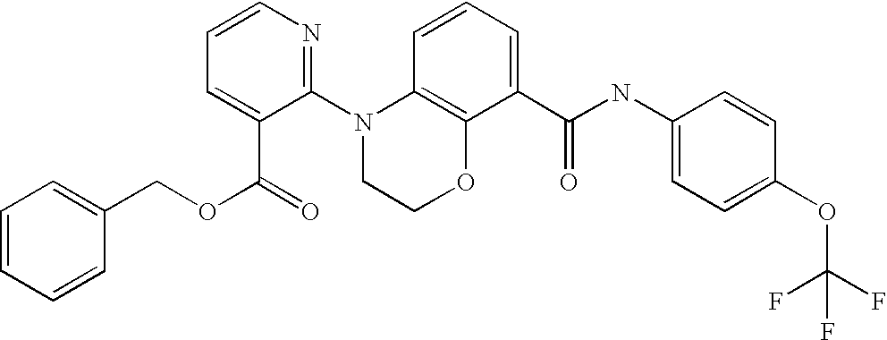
C1(N2CCOC3=C2C=CC=C3C(NC2=CC=C(OC(F)(F)F)C=C2)=O)=NC=CC=C1C(=O)OCC1=CC=CC=C1
